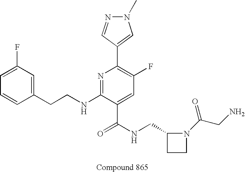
C1=CC(CCNC2=NC(C3=CN(C)N=C3)=C(F)C=C2C(NCC2CCN2C(CN)=O)=O)=CC(F)=C1
